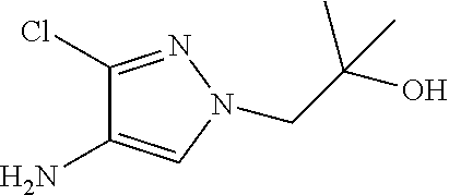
N1(CC(O)(C)C)N=C(Cl)C(N)=C1
